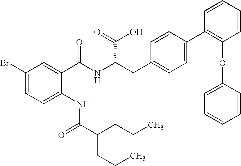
C1(Br)=CC=C(NC(C(CCC)CCC)=O)C(C(NC(CC2=CC=C(C3=C(OC4=CC=CC=C4)C=CC=C3)C=C2)C(=O)O)=O)=C1
